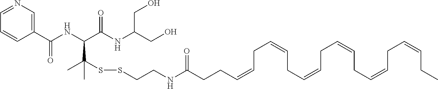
C1(C(NC(C(NC(CO)CO)=O)C(SSCCNC(CCC=CCC=CCC=CCC=CCC=CCC=CCC)=O)(C)C)=O)=CN=CC=C1
